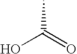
C(C)(=O)O
